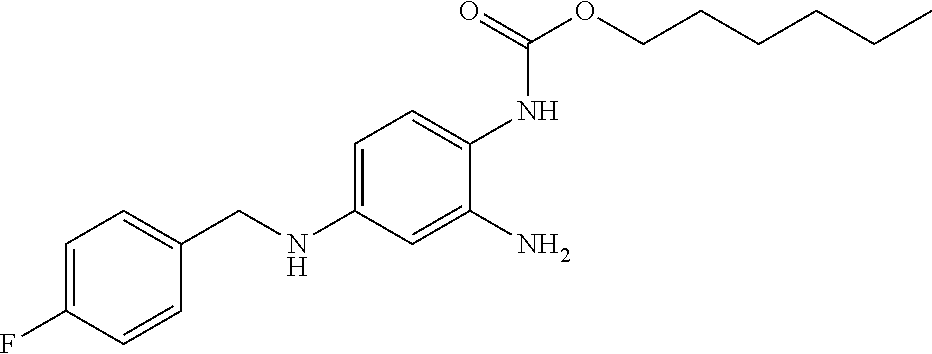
C1=C(F)C=CC(CNC2=CC=C(NC(OCCCCCC)=O)C(N)=C2)=C1
